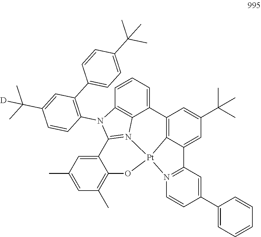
C12=C3C(=CC(C(C)(C)C)=C1)C1=N(C=CC(C4=CC=CC=C4)=C1)[Pt]31N3=C(N(C4=C(C5=CC=C(C(C)(C)C)C=C5)C=C(C(C)(C)[D])C=C4)C4=C3C2=CC=C4)C2=CC(C)=CC(C)=C2O1
